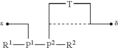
C1[T]CC(C)C1[P2]([R2])[P1](CC)[R1]
